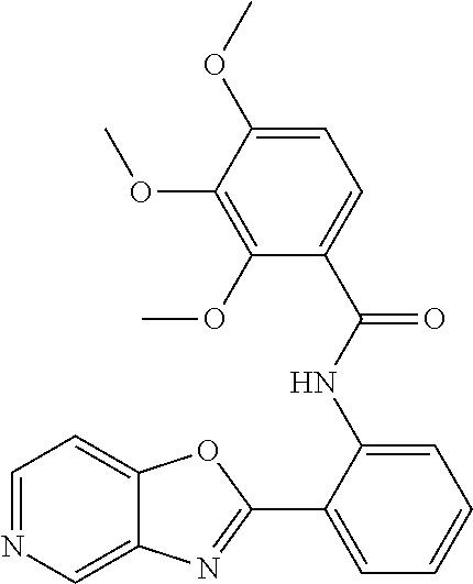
C1=NC=C2C(=C1)OC(C1=CC=CC=C1NC(C1=CC=C(OC)C(OC)=C1OC)=O)=N2
